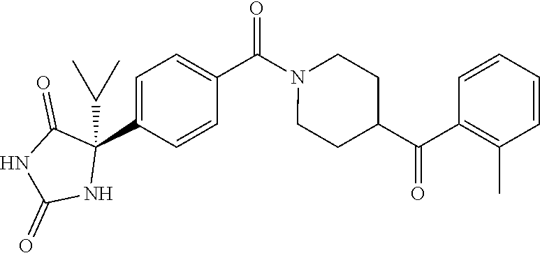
C1=C(C2(C(C)C)C(=O)NC(=O)N2)C=CC(C(N2CCC(C(C3=C(C)C=CC=C3)=O)CC2)=O)=C1
